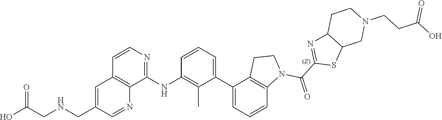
C1=CC=C(C2=CC=CC3=C2CCN3C(C2=NC3C(S2)CN(CCC(O)=O)CC3)=O)C(C)=C1NC1=NC=CC2=C1N=CC(CNCC(O)=O)=C2
